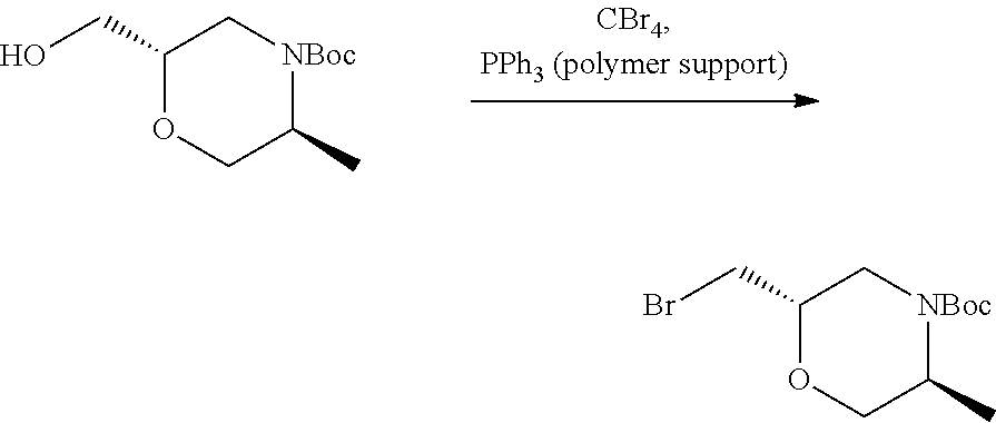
C1(CO)OCC(C)[NBoc]C1.C1(CBr)OCC(C)[NBoc]C1
